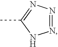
N1=NN=C(C)N1
